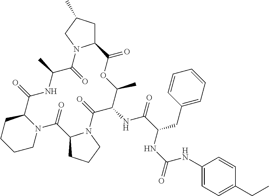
C12CC(C)CN1C(=O)C(C)NC(=O)C1CCCCN1C(=O)C1CCCN1C(=O)C(NC(=O)C(CC1=CC=CC=C1)NC(=O)NC1=CC=C(CC)C=C1)C(C)OC2=O
